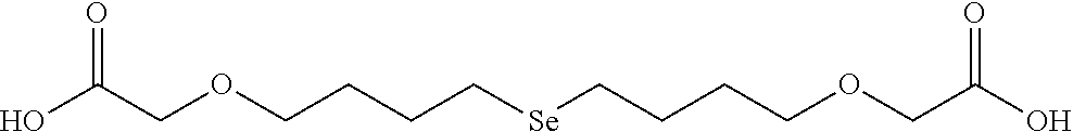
OC(COCCCC[Se]CCCCOCC(O)=O)=O
